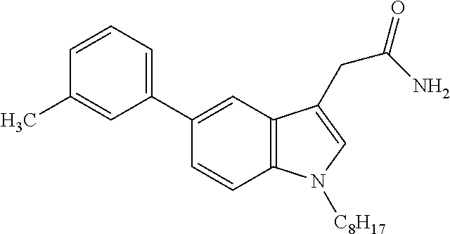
C12=C(C=C(C3=CC=CC(C)=C3)C=C1)C(CC(N)=O)=CN2[C8H17]
